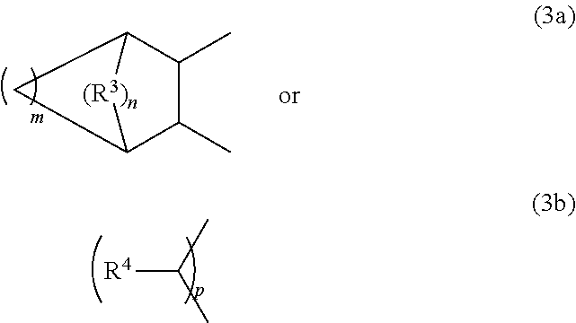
C1(C)C2CC(C1C)[(R3)n]2.C([R4])(C)C
